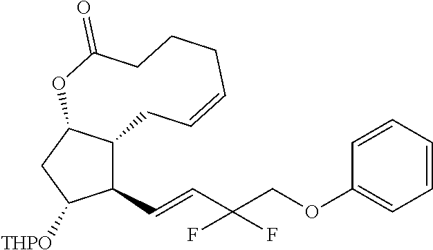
C1(C=CC(COC2=CC=CC=C2)(F)F)C2C(CC1[THPO])OC(=O)CCCC=CC2
